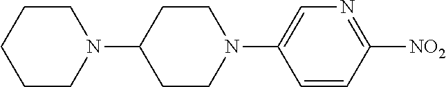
C1=CC([NO2])=NC=C1N1CCC(N2CCCCC2)CC1
